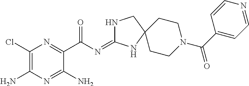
C1(Cl)=C(N)N=C(N)C(C(N=C2NCC3(N2)CCN(C(C2=CC=NC=C2)=O)CC3)=O)=N1
